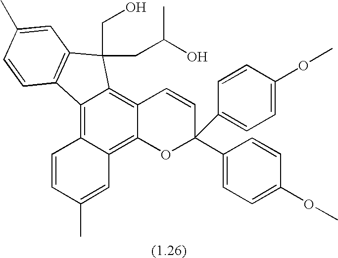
C1=CC(C)=CC2=C3C(=C4C(=C12)C1=C(C4(CO)CC(O)C)C=C(C)C=C1)C=CC(C1=CC=C(OC)C=C1)(C1=CC=C(OC)C=C1)O3
